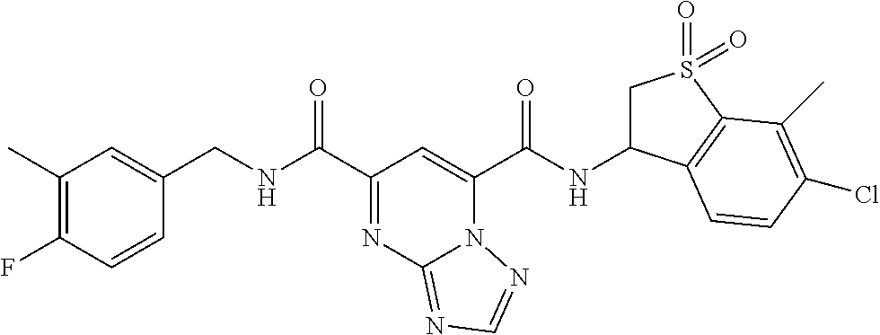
C1(F)=C(C)C=C(CNC(C2=NC3=NC=NN3C(C(=O)NC3CS(=O)(=O)C4=C3C=CC(Cl)=C4C)=C2)=O)C=C1
